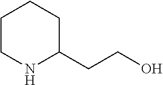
C1CNC(CCO)CC1
